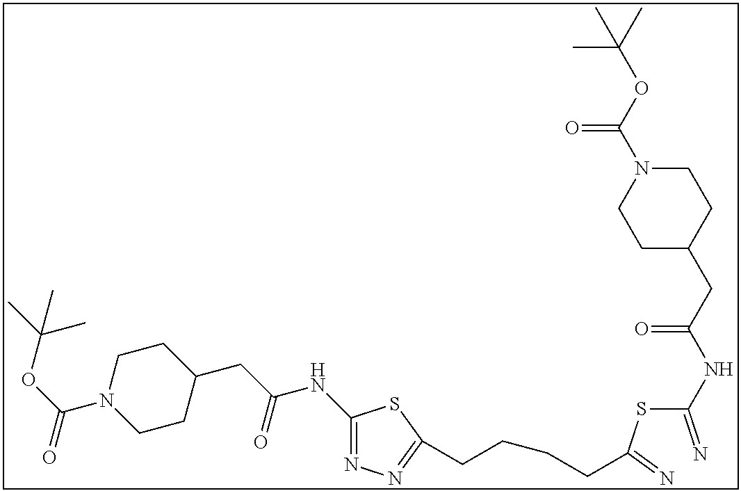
C1(NC(CC2CCN(C(OC(C)(C)C)=O)CC2)=O)=NN=C(CCCCC(SC(=N)NC(CC2CCN(C(OC(C)(C)C)=O)CC2)=O)=N)S1
